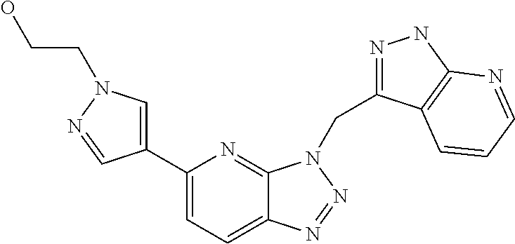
C1(C2=CN(CCO)N=C2)=CC=C2C(=N1)N(CC1=NNC3=C1C=CC=N3)N=N2
